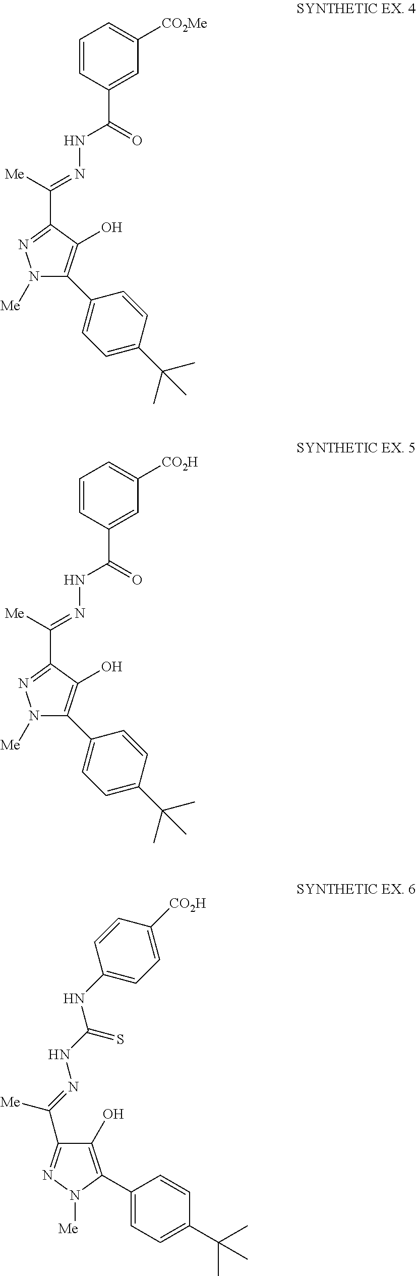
N1([Me])C(C2=CC=C(C(C)(C)C)C=C2)=C(O)C(C([Me])=NNC(C2=CC([CO2Me])=CC=C2)=O)=N1.N1([Me])C(C2=CC=C(C(C)(C)C)C=C2)=C(O)C(C([Me])=NNC(C2=CC([CO2H])=CC=C2)=O)=N1.C1(NC(=S)NN=C([Me])C2=NN([Me])C(C3=CC=C(C(C)(C)C)C=C3)=C2O)=CC=C([CO2H])C=C1
